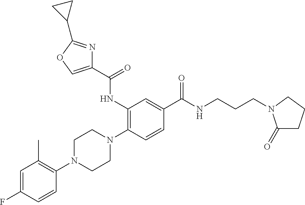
C1=C(F)C=CC(N2CCN(C3=C(NC(C4=COC(C5CC5)=N4)=O)C=C(C(NCCCN4C(=O)CCC4)=O)C=C3)CC2)=C1C
